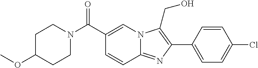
C1=CC2=NC(C3=CC=C(Cl)C=C3)=C(CO)N2C=C1C(N1CCC(OC)CC1)=O
